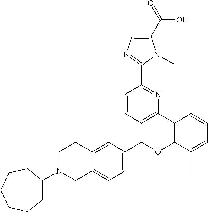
C1N(C2CCCCCC2)CC2=CC=C(COC3=C(C4=CC=CC(C5=NC=C(C(=O)O)N5C)=N4)C=CC=C3C)C=C2C1
